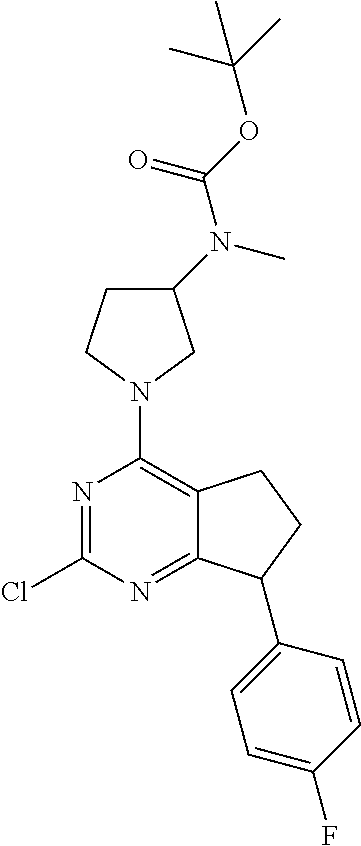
N1=C(Cl)N=C2C(=C1N1CC(N(C)C(OC(C)(C)C)=O)CC1)CCC2C1=CC=C(F)C=C1
